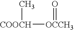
[COOCH]([OCCH3]=O)C
